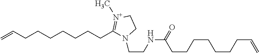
C=CCCCCCCCC1=[N+](C)CCN1CCNC(CCCCCCCC=C)=O
